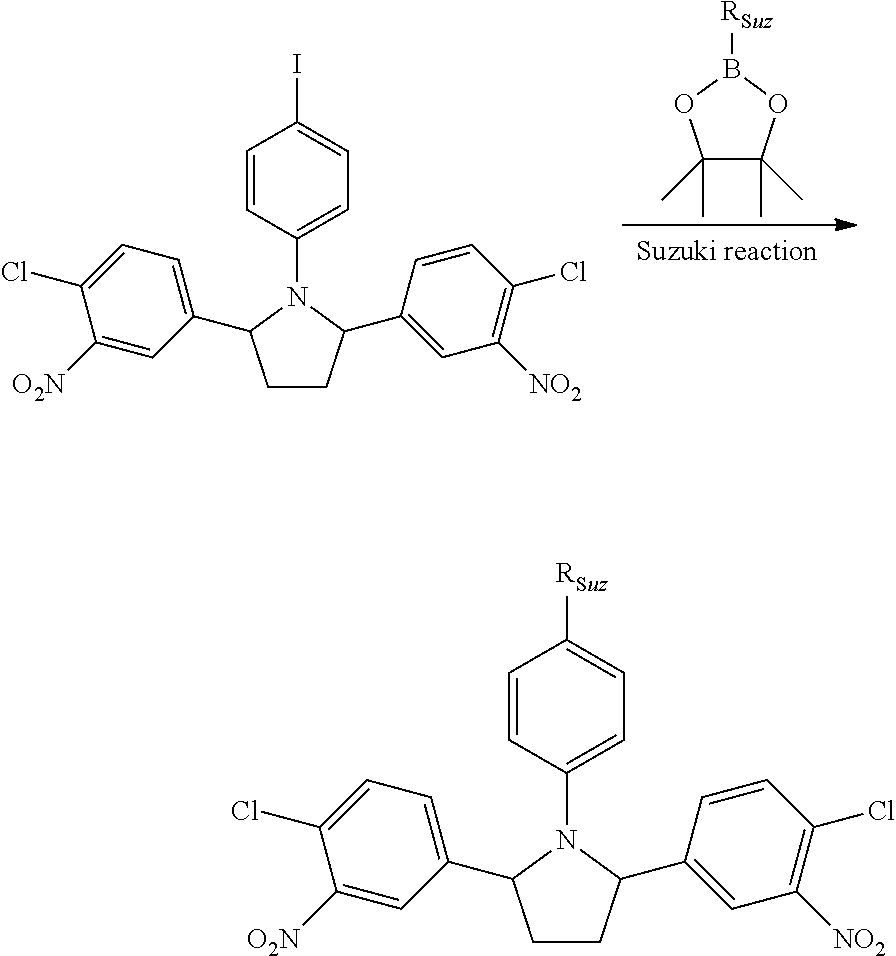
C1(C)(C)C(C)(C)OB([RSuz])O1.C1CC(C2=CC([NO2])=C(Cl)C=C2)N(C2=CC=C(I)C=C2)C1C1=CC=C(Cl)C([O2N])=C1.C1CC(C2=CC([NO2])=C(Cl)C=C2)N(C2=CC=C([RSuz])C=C2)C1C1=CC=C(Cl)C([O2N])=C1
